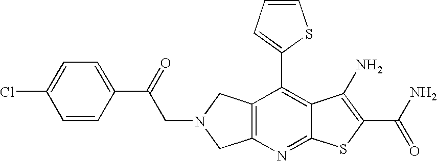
C12=C(CN(CC(C3=CC=C(Cl)C=C3)=O)C1)C(C1=CC=CS1)=C1C(=N2)SC(C(N)=O)=C1N
